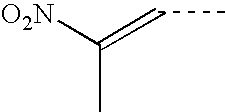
[O2N]C(=CC)C
